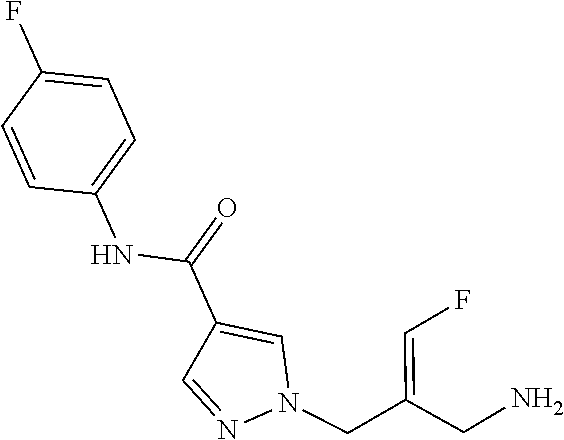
N1(CC(CN)=CF)N=CC(C(=O)NC2=CC=C(F)C=C2)=C1
